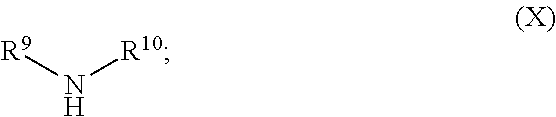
[R9]N[R10]
